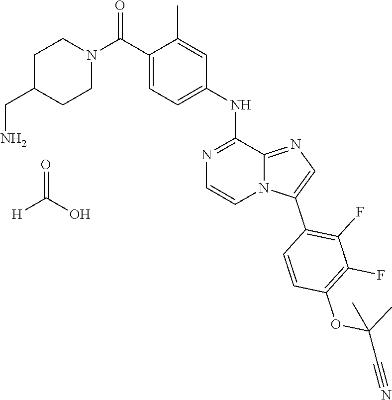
C(N)C1CCN(C(C2=CC=C(NC3=NC=CN4C3=NC=C4C3=C(F)C(F)=C(OC(C#N)(C)C)C=C3)C=C2C)=O)CC1.O=C(O)[H]
